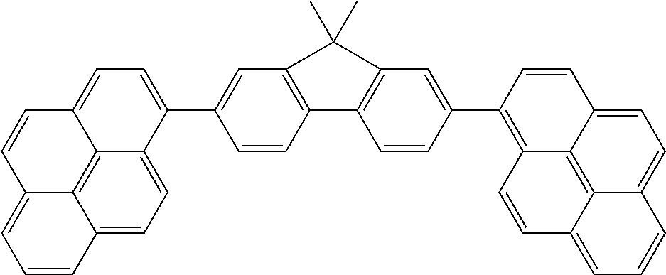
C1=CC2=C(C=C1C1=CC=C3C4=C5C(=CC=C41)C=CC=C5C=C3)C(C)(C)C1=C2C=CC(C2=C3C4=C5C(=CC=C4C=C2)C=CC=C5C=C3)=C1
